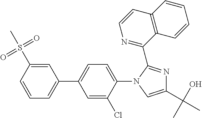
C1=CC(S(=O)(=O)C)=CC(C2=CC=C(N3C=C(C(O)(C)C)N=C3C3=NC=CC4=C3C=CC=C4)C(Cl)=C2)=C1
